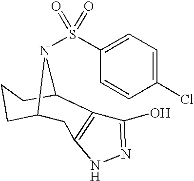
C1C2CC3=C(C(CC1)N2S(C1=CC=C(Cl)C=C1)(=O)=O)C(O)=NN3
